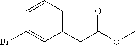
C1=CC=C(CC(OC)=O)C=C1Br
